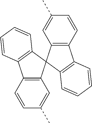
C12=C(C3(C4=C1C=CC=C4)C1=C(C4=C3C=C(C)C=C4)C=CC=C1)C=C(C)C=C2
